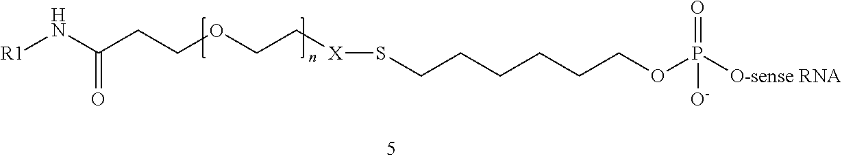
[R1]NC(CCOCC[X]SCCCCCCOP([O-sense RNA])([O-])=O)=O
